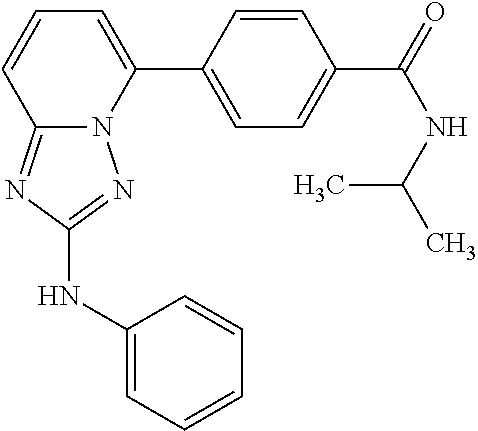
C1=CC(C2=CC=CC3=NC(NC4=CC=CC=C4)=NN23)=CC=C1C(=O)NC(C)C
